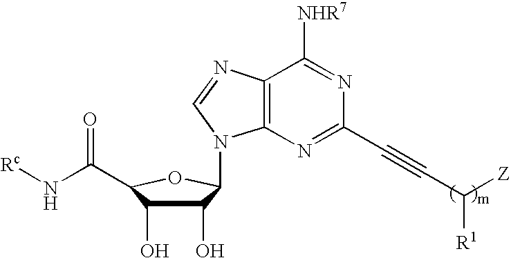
C12=C(N=C(C#CC([Z])[R1])N=C1[NHR7])N(C1C(O)C(O)C(C(N[Rc])=O)O1)C=N2
